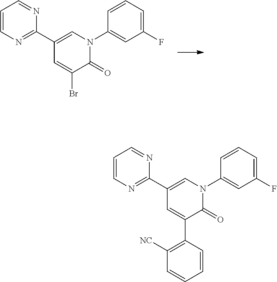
C1=CN=C(C2=CN(C3=CC(F)=CC=C3)C(=O)C(Br)=C2)N=C1.C1=CN=C(C2=CN(C3=CC(F)=CC=C3)C(=O)C(C3=C([NC])C=CC=C3)=C2)N=C1
